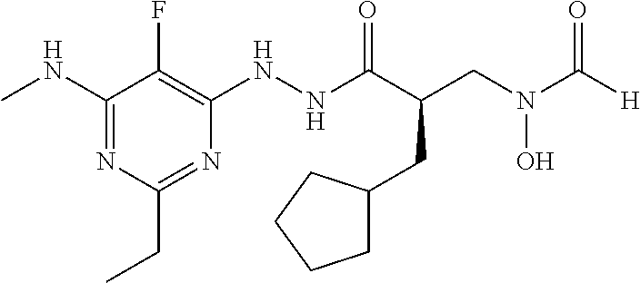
N(C1=NC(CC)=NC(NNC(C(CN(O)C([H])=O)CC2CCCC2)=O)=C1F)C
